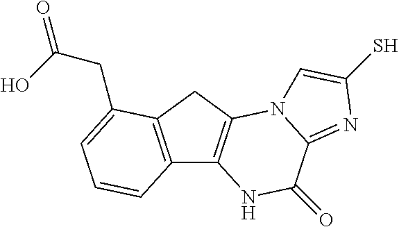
C12=C(CC3=C1NC(=O)C1=NC(S)=CN31)C(CC(O)=O)=CC=C2
